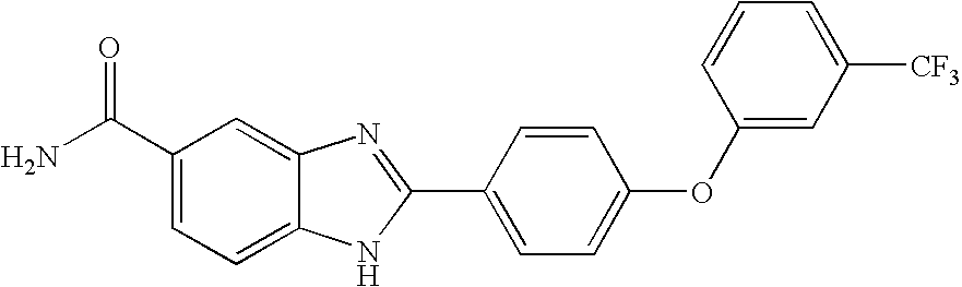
C1(C(N)=O)=CC=C2C(=C1)N=C(C1=CC=C(OC3=CC([CF3])=CC=C3)C=C1)N2
